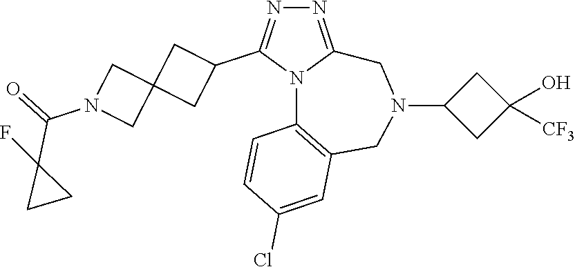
N1=C2N(C(C3CC4(C3)CN(C(=O)C3(F)CC3)C4)=N1)C1=C(CN(C3CC(O)([CF3])C3)C2)C=C(Cl)C=C1
